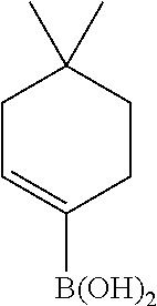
C1C=C([B(OH)2])CCC1(C)C
